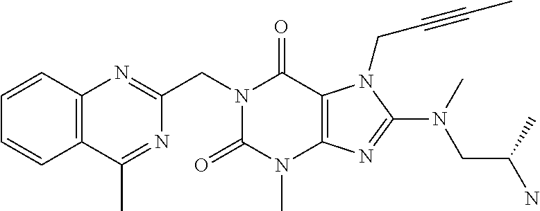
C1=CC2=C(C=C1)C(C)=NC(CN1C(=O)N(C)C3=C(C1=O)N(CC#CC)C(N(CC(C)N)C)=N3)=N2
